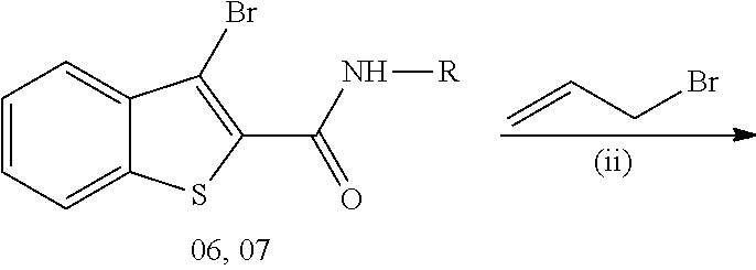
C=CCBr.C1=CC=C2C(=C1)C(Br)=C(C(N[R])=O)S2
